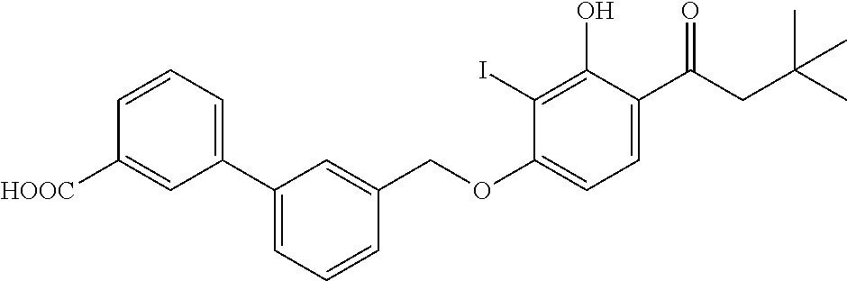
[HOOC]C1=CC(C2=CC=CC(COC3=CC=C(C(CC(C)(C)C)=O)C(O)=C3I)=C2)=CC=C1
